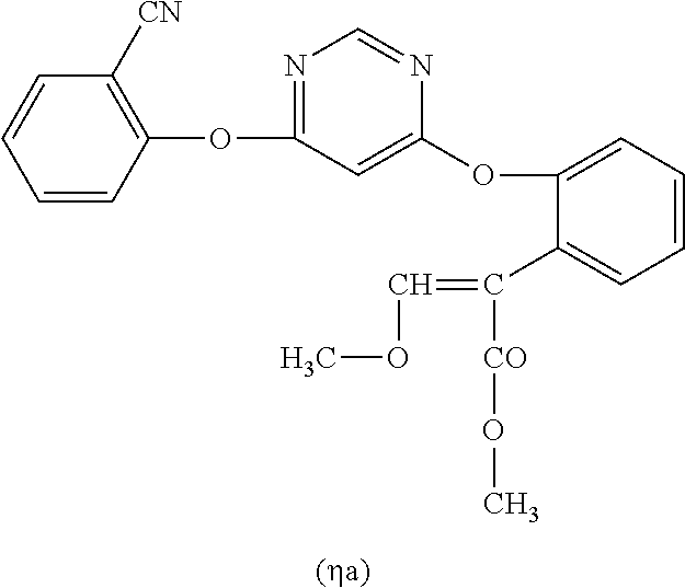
C1=CC(OC2=NC=NC(OC3=CC=CC=C3C([CO]OC)=COC)=C2)=C([CN])C=C1
